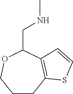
C1CC2=C(C(CNC)OC1)C=CS2
